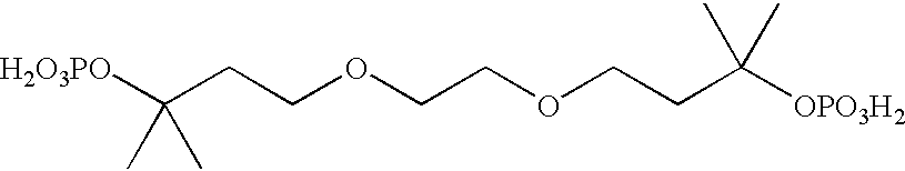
[H2O3PO]C(CCOCCOCCC([OPO3H2])(C)C)(C)C
